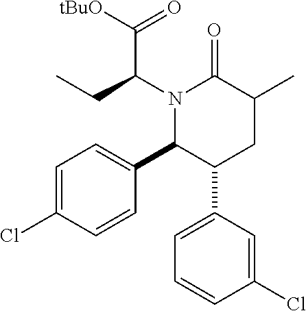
N1(C(CC)C(=O)[tBuO])C(C2=CC=C(Cl)C=C2)C(C2=CC=CC(Cl)=C2)CC(C)C1=O
